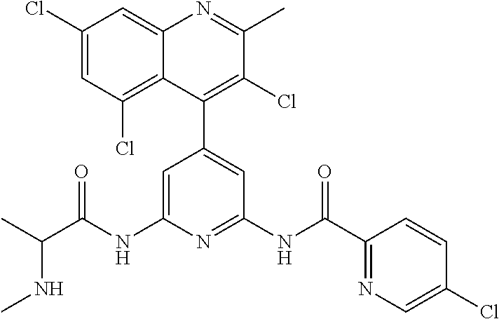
C1=C(NC(C(C)NC)=O)N=C(NC(C2=NC=C(Cl)C=C2)=O)C=C1C1=C(Cl)C(C)=NC2=CC(Cl)=CC(Cl)=C12
